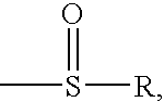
CS([R])=O
